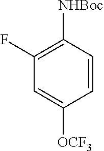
C1(F)=C([NHBoc])C=CC([OCF3])=C1
